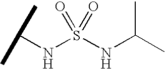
N(S(NC(C)C)(=O)=O)C(C)C
